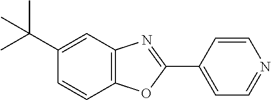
C1(C(C)(C)C)=CC2=C(C=C1)OC(C1=CC=NC=C1)=N2
